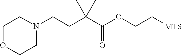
O1CCN(CCC(C)(C)C(OCC[MTS])=O)CC1
